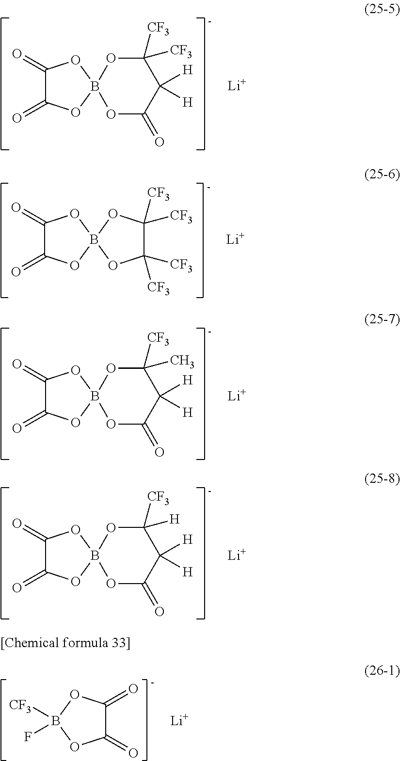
C1(=O)C(=O)OB2(O1)OC(=O)C([H])([H])C([CF3])([CF3])O2.[Li].C1(=O)C(=O)OB2(O1)OC([CF3])([CF3])C([CF3])([CF3])O2.[Li].C1(=O)C(=O)OB2(O1)OC(=O)C([H])([H])C([CF3])(C)O2.[Li].C1(=O)C(=O)OB2(O1)OC(=O)C([H])([H])C([CF3])([H])O2.[Li].C1(=O)C(=O)OB([CF3])(F)O1.[Li]
